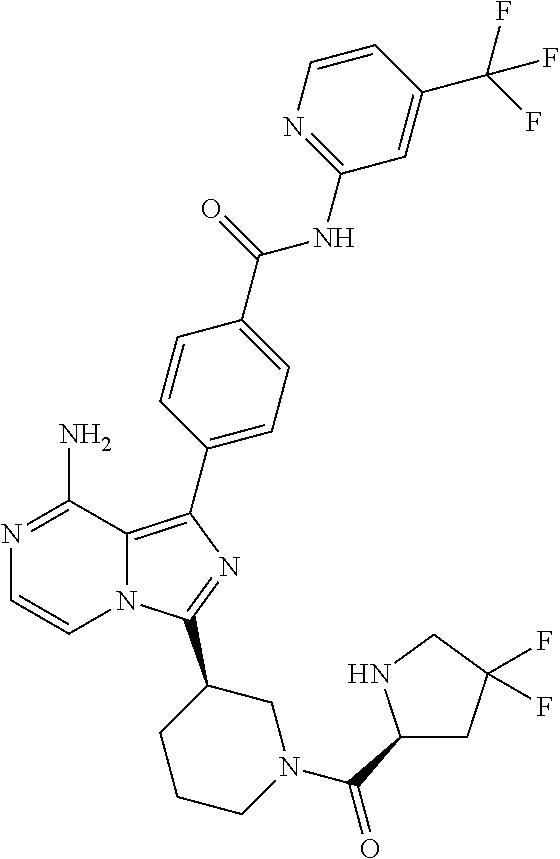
N12C(=C(C3=CC=C(C(=O)NC4=NC=CC(C(F)(F)F)=C4)C=C3)N=C1C1CCCN(C(C3CC(F)(F)CN3)=O)C1)C(N)=NC=C2
